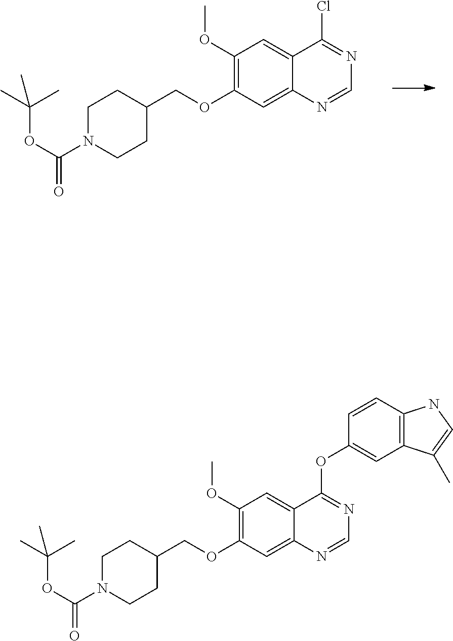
C(OC1=C(OC)C=C2C(=C1)N=CN=C2Cl)C1CCN(C(OC(C)(C)C)=O)CC1.C(OC1=C(OC)C=C2C(=C1)N=CN=C2OC1=CC2=C(C=C1)NC=C2C)C1CCN(C(OC(C)(C)C)=O)CC1
